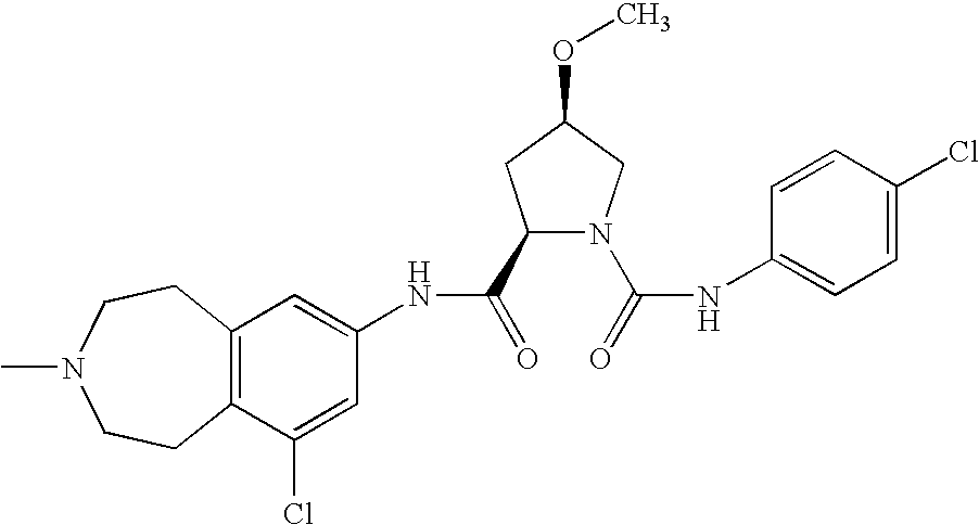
C12=C(C(Cl)=CC(NC(=O)C3N(C(=O)NC4=CC=C(Cl)C=C4)CC(OC)C3)=C1)CCN(C)CC2
